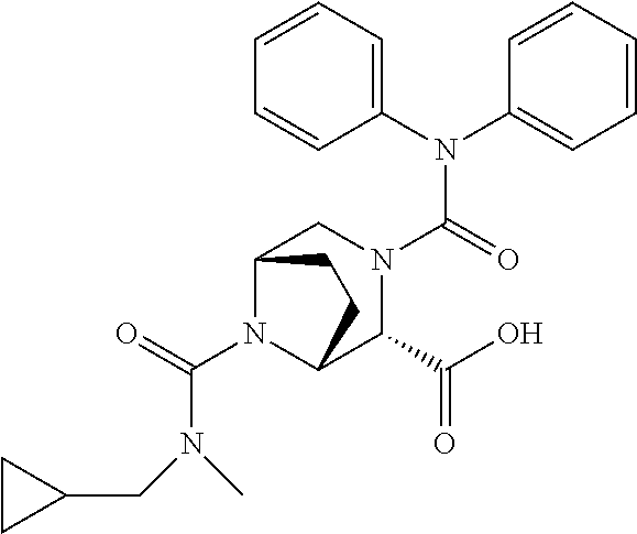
C(N(CC1CC1)C)(N1C2C(C(=O)O)N(C(N(C3=CC=CC=C3)C3=CC=CC=C3)=O)CC1CC2)=O
